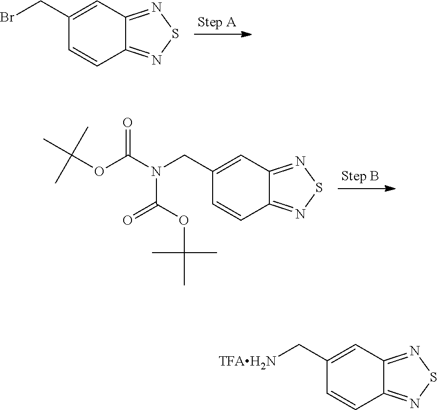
C12=NSN=C1C=C(CBr)C=C2.C12=NSN=C1C=C(CN(C(OC(C)(C)C)=O)C(OC(C)(C)C)=O)C=C2.C12=NSN=C1C=C(C[TFAH2N])C=C2
